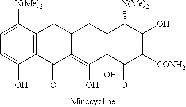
C1([N(Me)2])=CC=C(O)C2=C1CC1C(=C(O)C3(O)C(C1)C([N(Me)2])C(O)=C([CONH2])C3=O)C2=O
